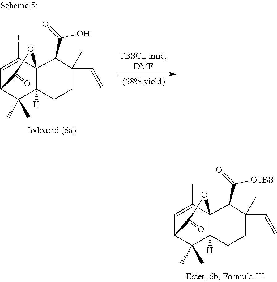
C1=C(C)C23C([H])(C(C)(C)C1C(=O)O2)CCC(C=C)(C)C3C([OTBS])=O.C1=C(I)C23C([H])(C(C)(C)C1C(=O)O2)CCC(C=C)(C)C3C(O)=O
